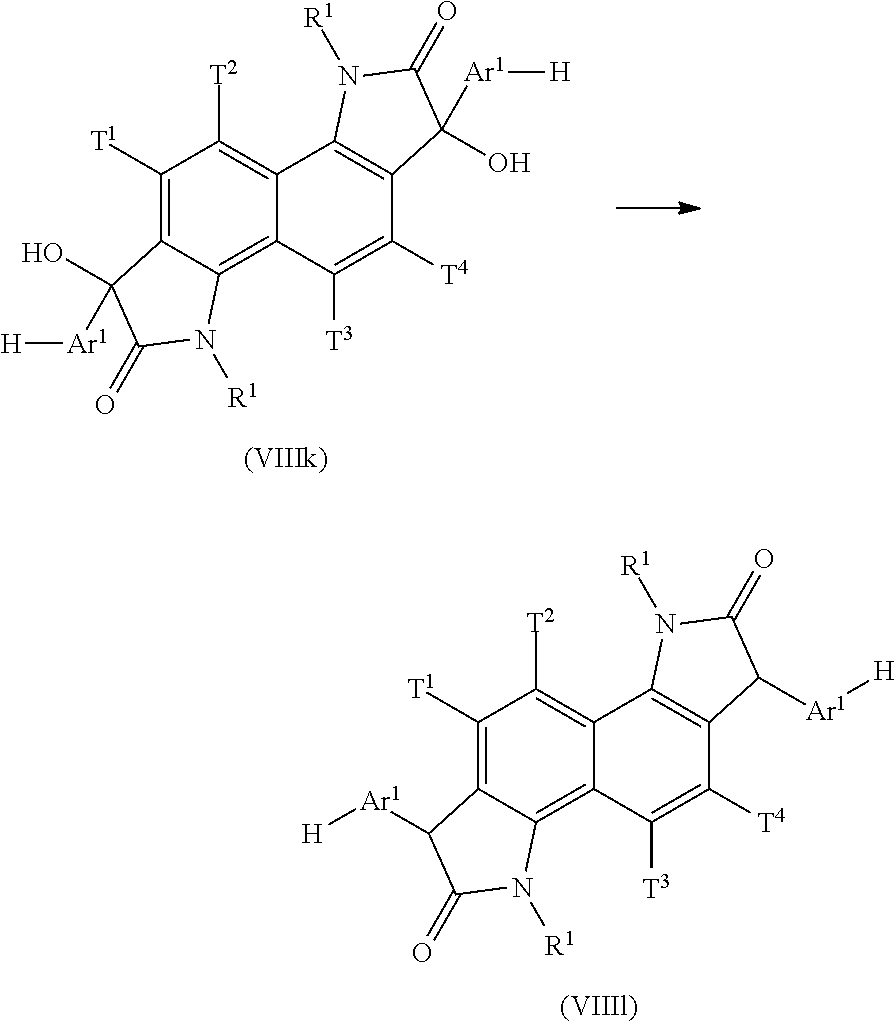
C1([T1])=C2C(=C3C(=C1[T2])C1=C(C([T4])=C3[T3])C(O)([Ar1][H])C(=O)N1[R1])N([R1])C(=O)C2(O)[Ar1][H].C1([T1])=C2C(=C3C(=C1[T2])C1=C(C([T4])=C3[T3])C([Ar1][H])C(=O)N1[R1])N([R1])C(=O)C2[Ar1][H]
